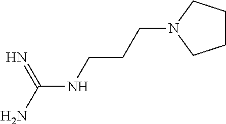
C(NCCCN1CCCC1)(N)=N
